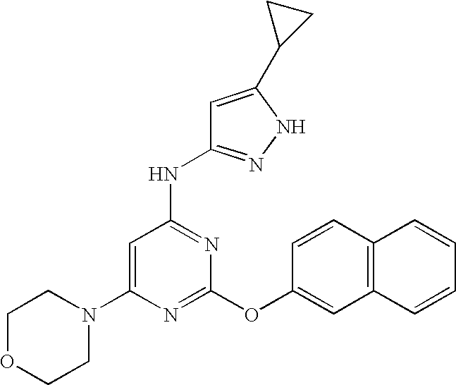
C1(N2CCOCC2)=CC(NC2=NNC(C3CC3)=C2)=NC(OC2=CC3=C(C=C2)C=CC=C3)=N1
